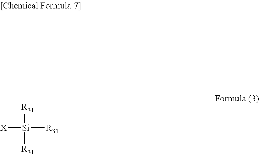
[X][Si]([R31])([R31])[R31]
